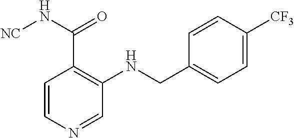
C1=CN=CC(NCC2=CC=C([CF3])C=C2)=C1C(=O)N[NC]
